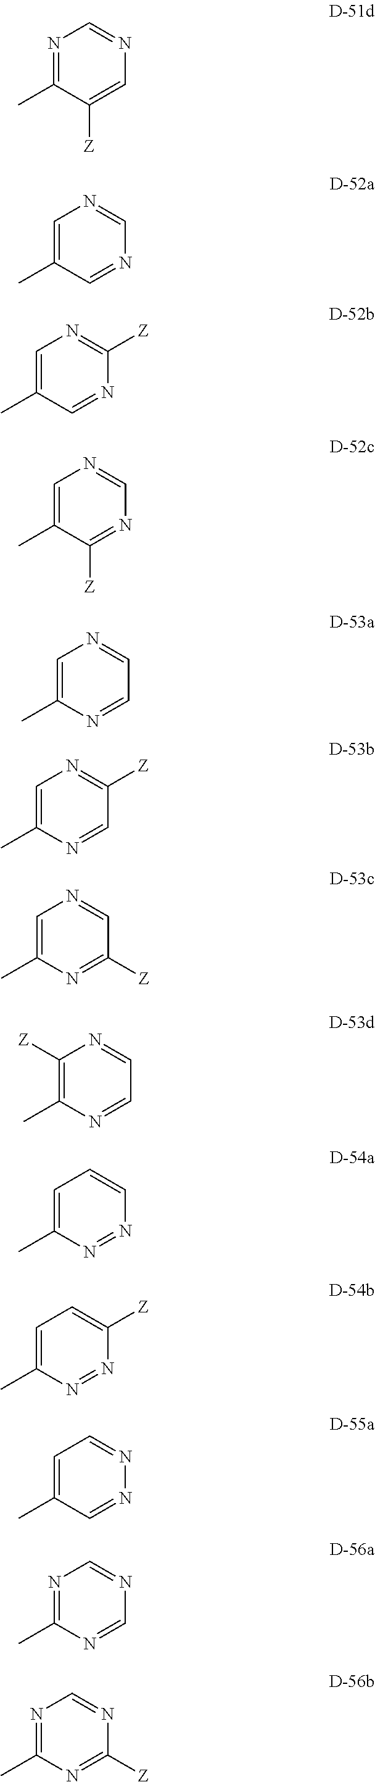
N1=C(C)C([Z])=CN=C1.C1=C(C)C=NC=N1.C1=C(C)C=NC([Z])=N1.C1=C(C)C([Z])=NC=N1.C1=C(C)N=CC=N1.C1=C(C)N=CC([Z])=N1.C1=C(C)N=C([Z])C=N1.C1([Z])=C(C)N=CC=N1.C1=C(C)N=NC=C1.C1=C(C)N=NC([Z])=C1.C1=C(C)C=NN=C1.N1=C(C)N=CN=C1.N1=C(C)N=C([Z])N=C1
